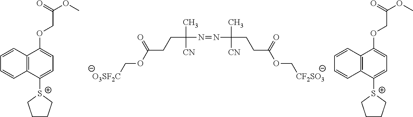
[O3SF2C]COC(CCC(N=NC(C)(CCC(OC[CF2SO3])=O)[CN])(C)[CN])=O.C12=C(C([S+]3CCCC3)=CC=C1OCC(=O)OC)C=CC=C2.C12=C(C([S+]3CCCC3)=CC=C1OCC(=O)OC)C=CC=C2
